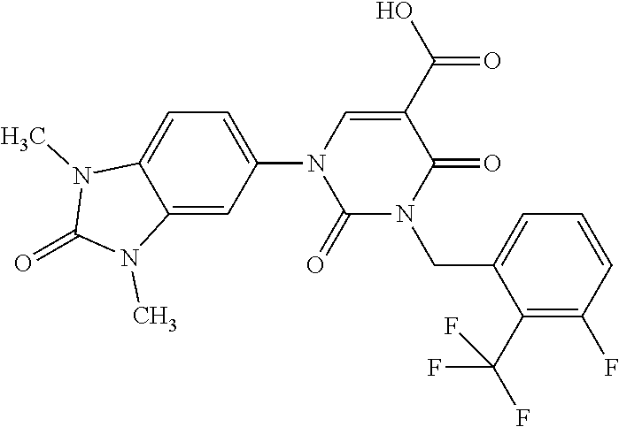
C1(N2C(=O)N(CC3=CC=CC(F)=C3C(F)(F)F)C(=O)C(C(O)=O)=C2)=CC=C2C(=C1)N(C)C(=O)N2C
